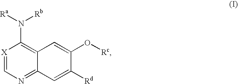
[X]1=CN=C2C(=C1N([Ra])[Rb])C=C(O[Rc])C([Rd])=C2
